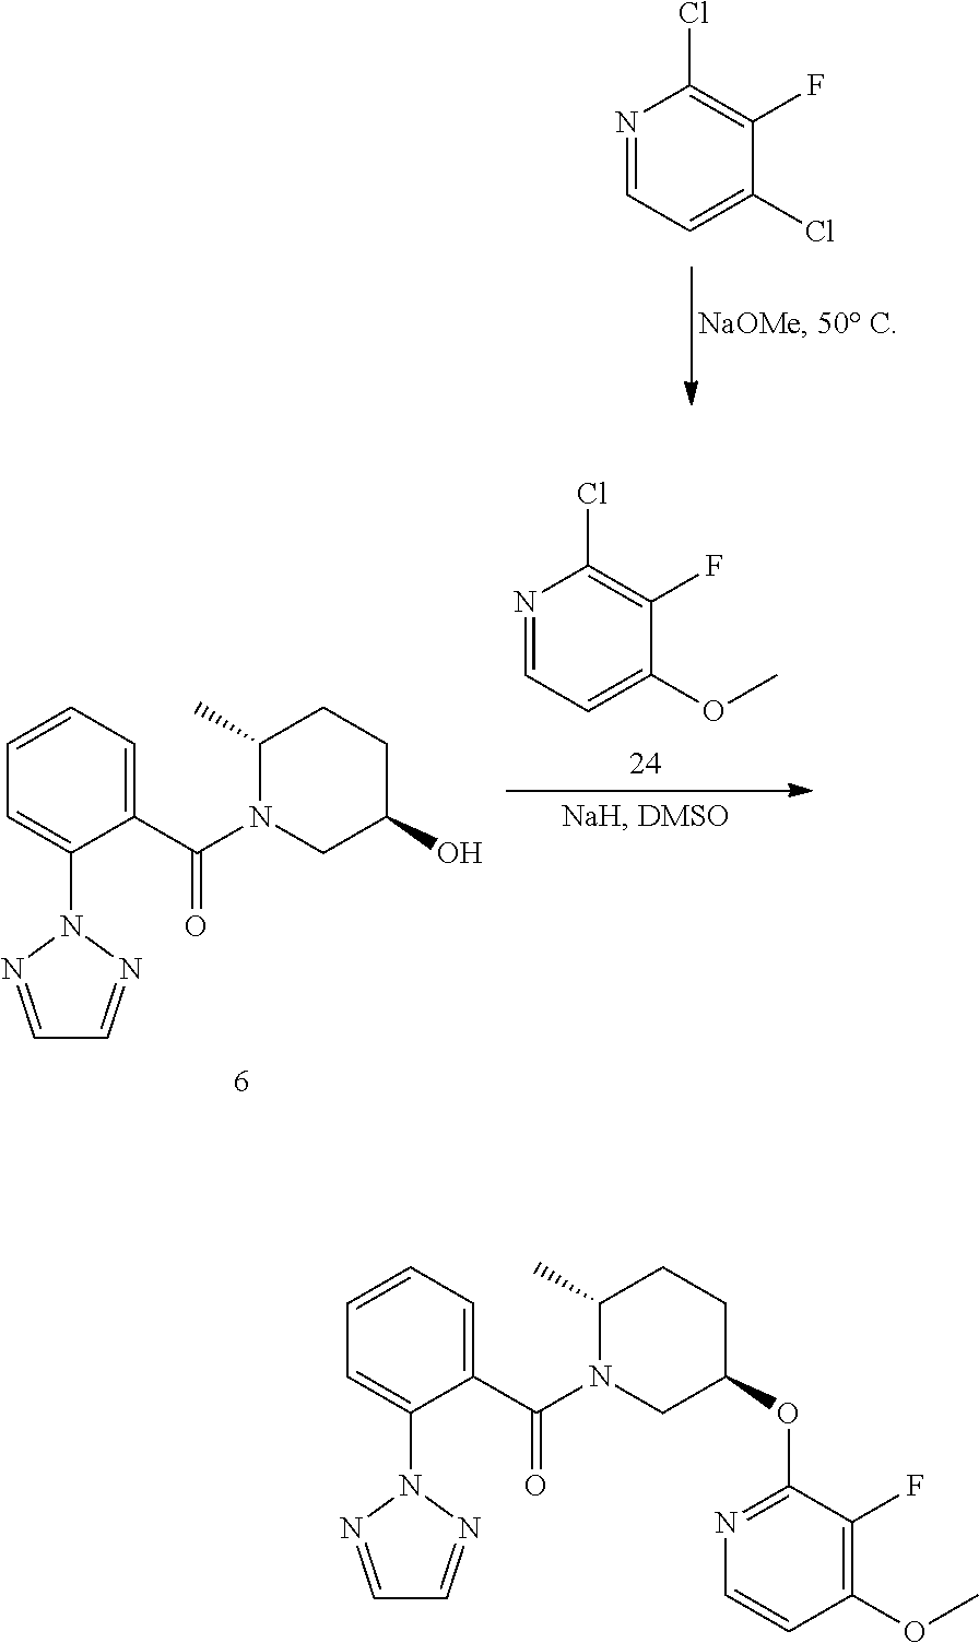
N1=CC=C(Cl)C(F)=C1Cl.C1=CC=C(C(N2CC(O)CCC2C)=O)C(N2N=CC=N2)=C1.N1=CC=C(OC)C(F)=C1Cl.C1=CC=C(C(N2CC(OC3=NC=CC(OC)=C3F)CCC2C)=O)C(N2N=CC=N2)=C1
